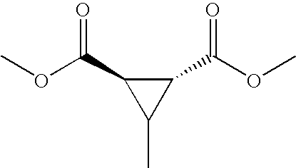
C1(C(OC)=O)C(C(OC)=O)C1C
